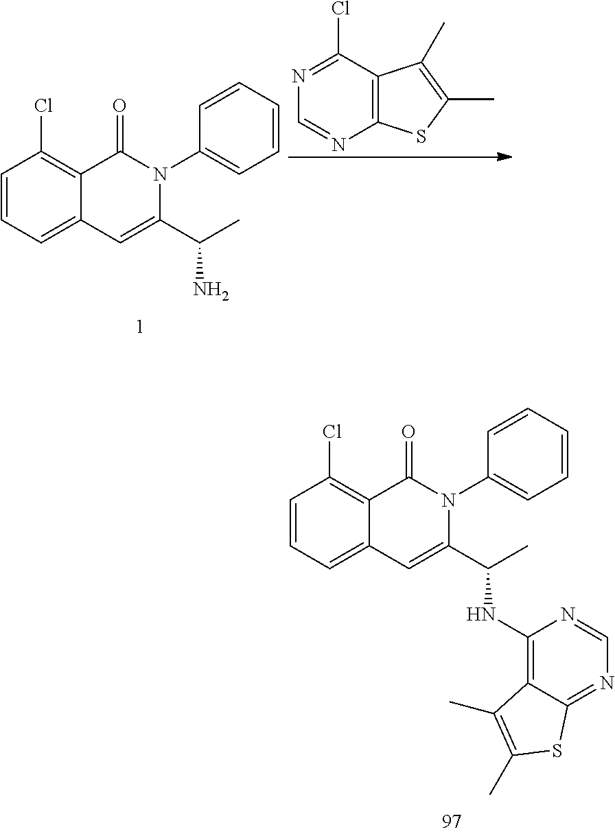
C1=CC=C2C(=C1Cl)C(=O)N(C1=CC=CC=C1)C(C(C)N)=C2.C12=C(C(Cl)=NC=N1)C(C)=C(C)S2.C1=CC=C2C(=C1Cl)C(=O)N(C1=CC=CC=C1)C(C(C)NC1=C3C(=NC=N1)SC(C)=C3C)=C2
